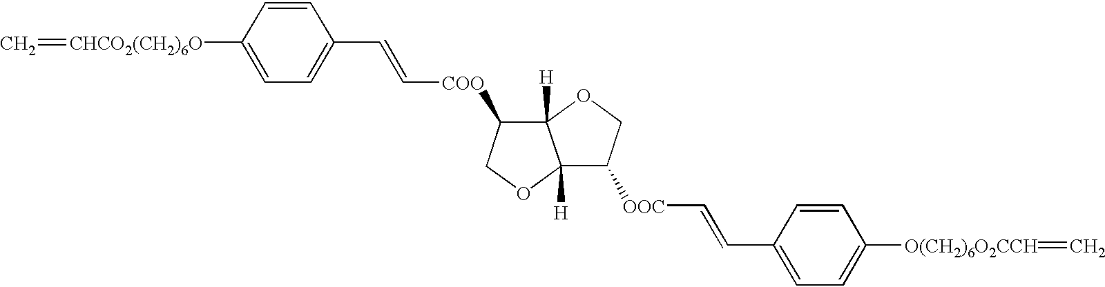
C=[CHCO2(CH2)6O]C1=CC=C(C=C[COO]C2COC3([H])C2([H])OCC3[OOC]C=CC2=CC=C([O(CH2)6O2CCH]=C)C=C2)C=C1
